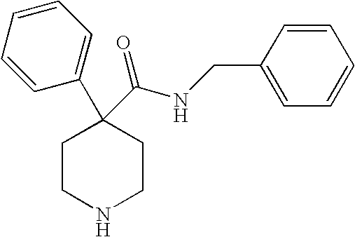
C1(C(NCC2=CC=CC=C2)=O)(C2=CC=CC=C2)CCNCC1
